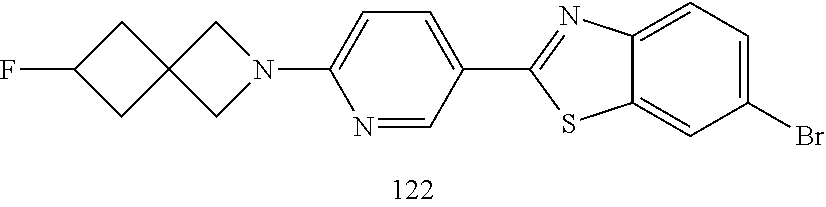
C1=C(Br)C=C2C(=C1)N=C(C1=CC=C(N3CC4(C3)CC(F)C4)N=C1)S2
